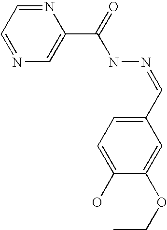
N1=CC=NC=C1C(=O)NN=CC1=CC=C(O)C(OCC)=C1
